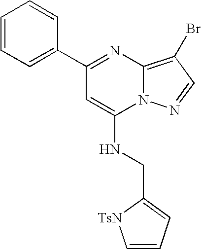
C1=CC=C(C2=NC3=C(Br)C=NN3C(NCC3=CC=C[TsN]3)=C2)C=C1
